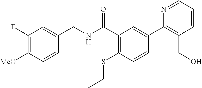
C1=CC([MeO])=C(F)C=C1CNC(C1=C(SCC)C=CC(C2=C(CO)C=CC=N2)=C1)=O
